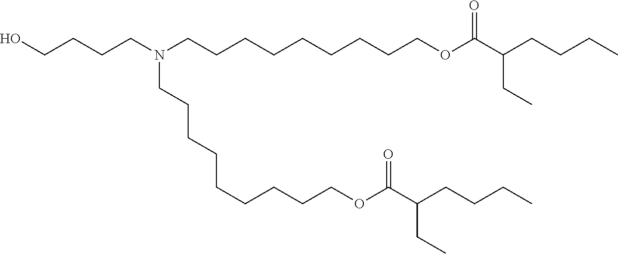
C(CCN(CCCCCCCCCOC(C(CCCC)CC)=O)CCCCCCCCCOC(C(CCCC)CC)=O)CO
